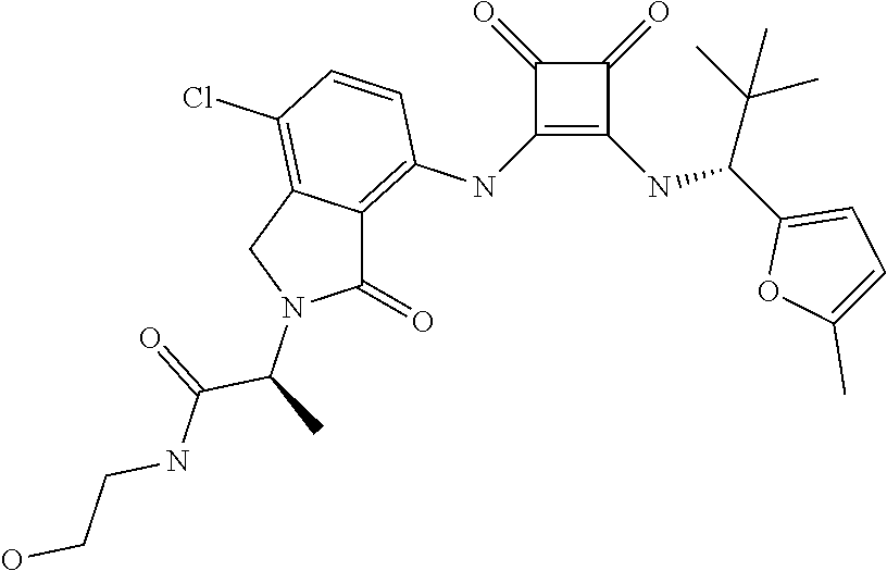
C1(NC2=C3C(=C(Cl)C=C2)CN(C(C(NCCO)=O)C)C3=O)=C(NC(C2=CC=C(C)O2)C(C)(C)C)C(=O)C1=O
